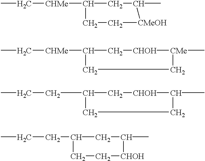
C1([CHMe]CC)CC(C)[CMeOH]CC1.C([CHMe]C1C[CHOH][CMe](C)CC1)C.C(CC1C[CHOH]C(C)CC1)C.C(CC1CC(C)[CHOH]CC1)C
